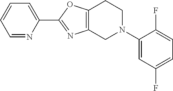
C1(C2=NC3=C(O2)CCN(C2=CC(F)=CC=C2F)C3)=CC=CC=N1
